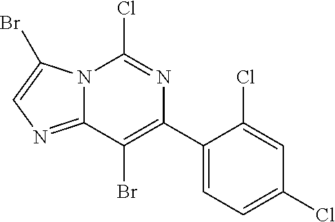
N12C(=NC=C1Br)C(Br)=C(C1=CC=C(Cl)C=C1Cl)N=C2Cl
